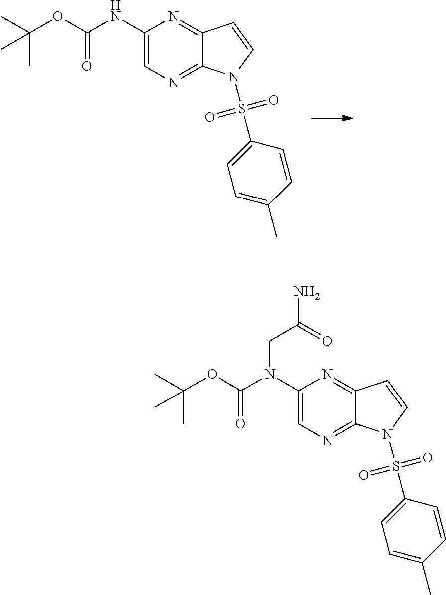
C(OC(NC1=CN=C2C(=N1)C=CN2S(C1=CC=C(C)C=C1)(=O)=O)=O)(C)(C)C.C(OC(N(C1=CN=C2C(=N1)C=CN2S(C1=CC=C(C)C=C1)(=O)=O)CC(N)=O)=O)(C)(C)C
